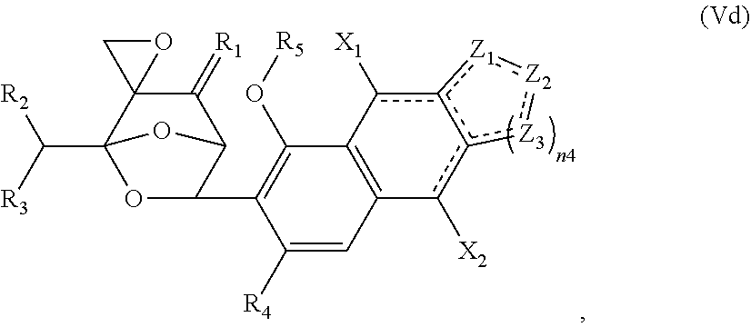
C(C12OC(C3=C(O[R5])C4=C(C=C3[R4])c([X2])c3c(c4[X1])[Z1]:[Z2]:[Z3]3)C(C(=[R1])C13OC3)O2)([R3])[R2]
